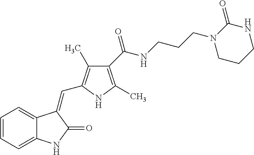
C1=CC=C2C(=C1)C(=CC1=C(C)C(C(NCCCN3CCCNC3=O)=O)=C(C)N1)C(=O)N2
